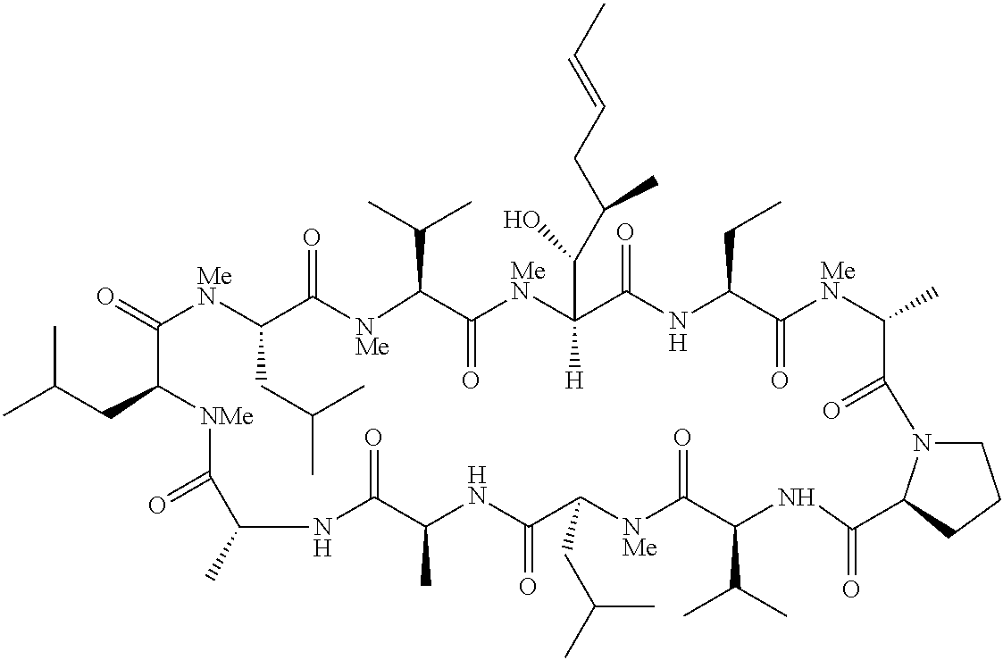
CC(CC1[NMe]C(=O)C(C)NC(=O)C(C)NC(=O)C(CC(C)C)[NMe]C(=O)C(C(C)C)NC(=O)C2N(CCC2)C(=O)C(C)[MeN]C(=O)C(CC)NC(=O)C([H])(C(C(CC=CC)C)O)[MeN]C(=O)C(C(C)C)[NMe]C(=O)C(CC(C)C)[MeN]C1=O)C
